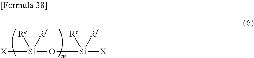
[X][Si](O[Si]([X])([Re])[Rf])([Re])[Rf]
